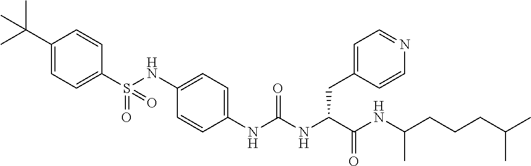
C1(S(NC2=CC=C(NC(NC(C(NC(CCCC(C)C)C)=O)CC3=CC=NC=C3)=O)C=C2)(=O)=O)=CC=C(C(C)(C)C)C=C1
